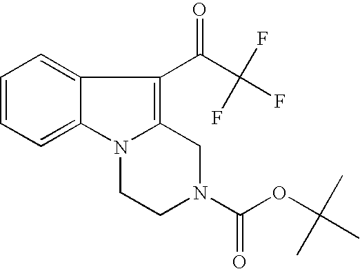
C12=CC=CC=C1N1C(=C2C(C(F)(F)F)=O)CN(C(OC(C)(C)C)=O)CC1
